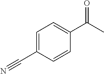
C1=C(C#N)C=CC(C(C)=O)=C1
